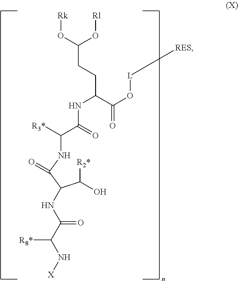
C([R2*])(C(C(NC(C(=O)NC(C(=O)O[L][RES])CCC(O[Rk])O[Rl])[R3*])=O)NC(=O)C(N[X])[R8*])O
